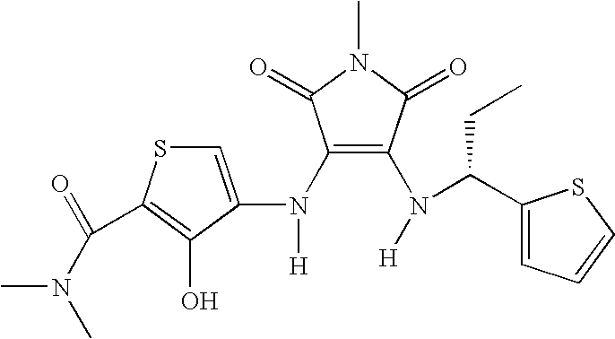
C1(N(C2=CSC(C(=O)N(C)C)=C2O)[H])=C(N(C(C2=CC=CS2)CC)[H])C(=O)N(C)C1=O
